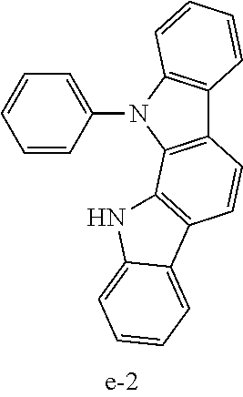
C1=CC=CC(N2C3=C(C4=C2C=CC=C4)C=CC2=C3NC3=CC=CC=C23)=C1
